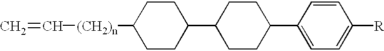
C1(C2CCC(C3CCC([(CH2)n]C=C)CC3)CC2)=CC=C([R])C=C1
